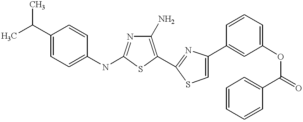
C1(N)=C(C2=NC(C3=CC(OC(=O)C4=CC=CC=C4)=CC=C3)=CS2)SC(NC2=CC=C(C(C)C)C=C2)=N1
